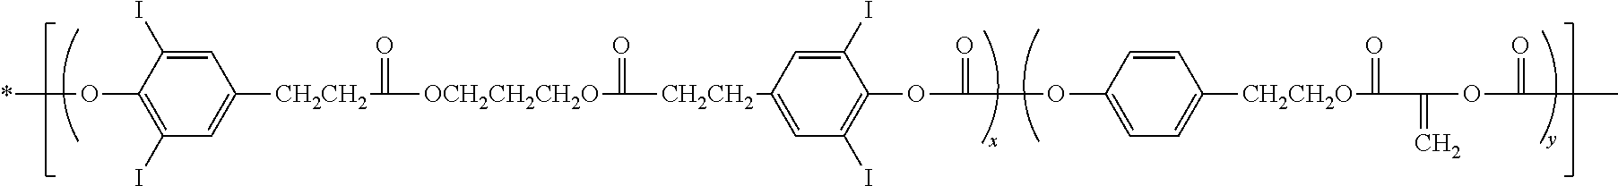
*OC1=C(I)C=C([CH2CH2]C(=O)[OCH2CH2CH2O]C(=O)[CH2CH2]C2=CC(I)=C(OC(=O)OC3=CC=C([CH2CH2O]C(=O)C(=C)OC(=O)C)C=C3)C(I)=C2)C=C1I
